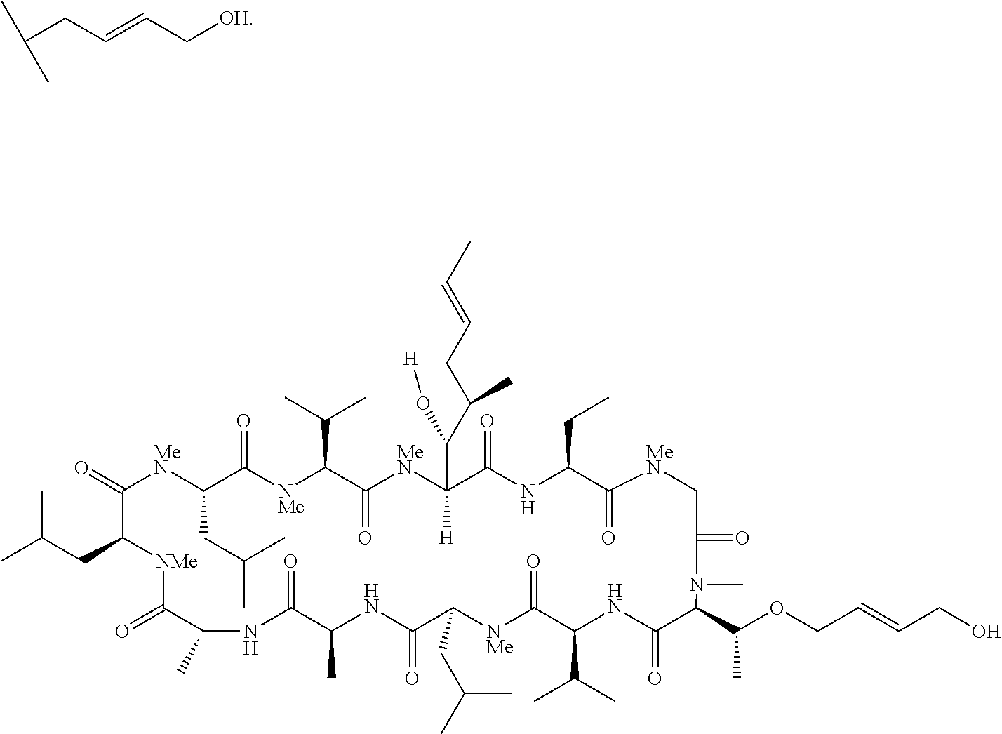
C(C=CCC(C)C)[OH].CC(CC1C(=O)[MeN]C(CC(C)C)C(=O)[NMe]C(C(C)C)C(=O)[MeN]C(C(C(CC=CC)C)O[H])([H])C(=O)NC(CC)C(=O)[MeN]CC(=O)N(C)C(C(C)OCC=CCO)C(=O)NC(C(C)C)C(=O)[NMe]C(CC(C)C)C(=O)NC(C)C(=O)NC(C)C(=O)[NMe]1)C
